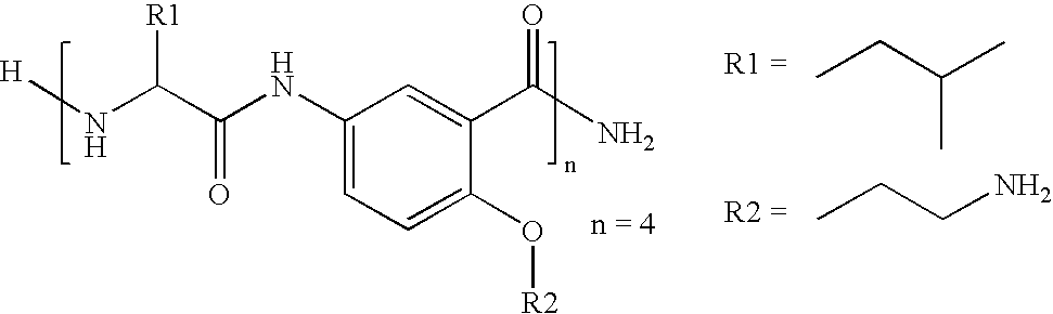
C1(NC(C(N[H])[R1])=O)=CC=C(O[R2])C(C(=O)N)=C1.CCC(C)C.CCCN
